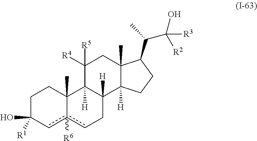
C1C([R1])(O)cc2([R6])cCC3([H])C([H])(C2(C)C1)C([R4])([R5])CC1(C)C3([H])CCC1C(C)C([R2])(O)[R3]
